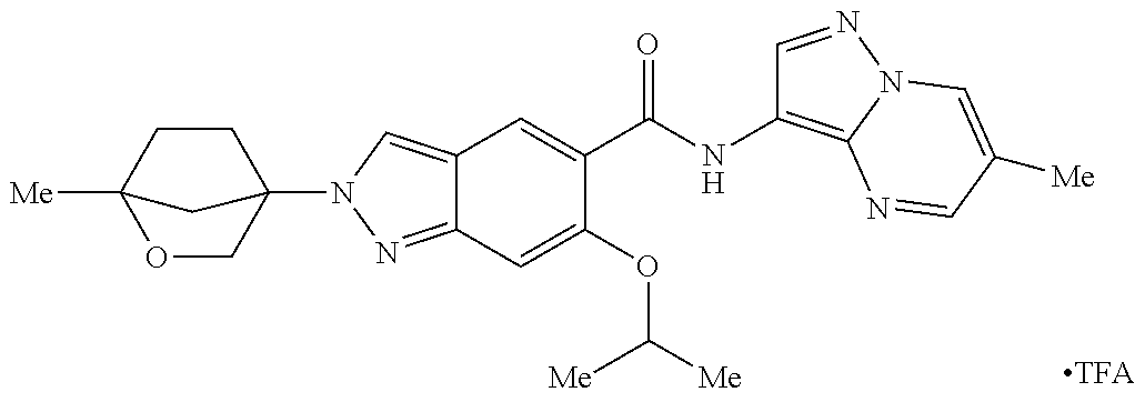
C12=CN(C34COC([Me])(CC3)C4)N=C1C=C(OC([Me])[Me])C(C(NC1=C3N(N=C1)C=C([Me])C=N3)=O)=C2
